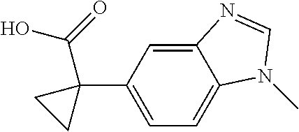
C12=CC(C3(C(O)=O)CC3)=CC=C1N(C)C=N2
